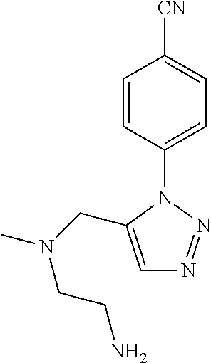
C1=C(CN(C)CCN)N(C2=CC=C([CN])C=C2)N=N1
